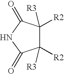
C1(=O)NC(=O)C([R2])([R3])C1([R2])[R3]
